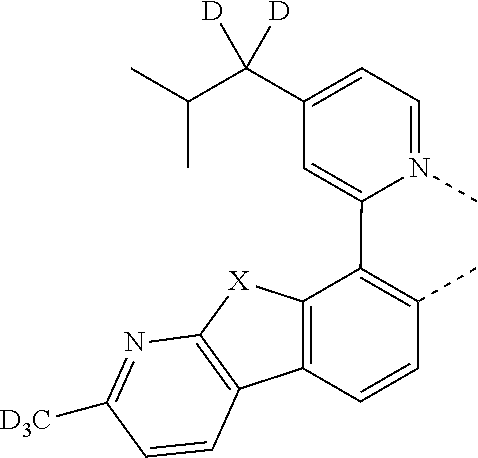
C1=N(C)C(C2=C(C)C=CC3=C2[X]C2=C3C=CC([D3C])=N2)=CC(C(C(C)C)([D])[D])=C1
